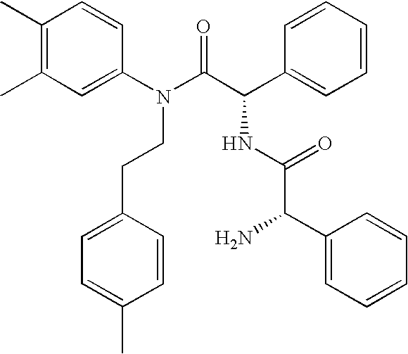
C1(C)=C(C)C=C(N(C(C(C2=CC=CC=C2)NC(C(C2=CC=CC=C2)N)=O)=O)CCC2=CC=C(C)C=C2)C=C1
